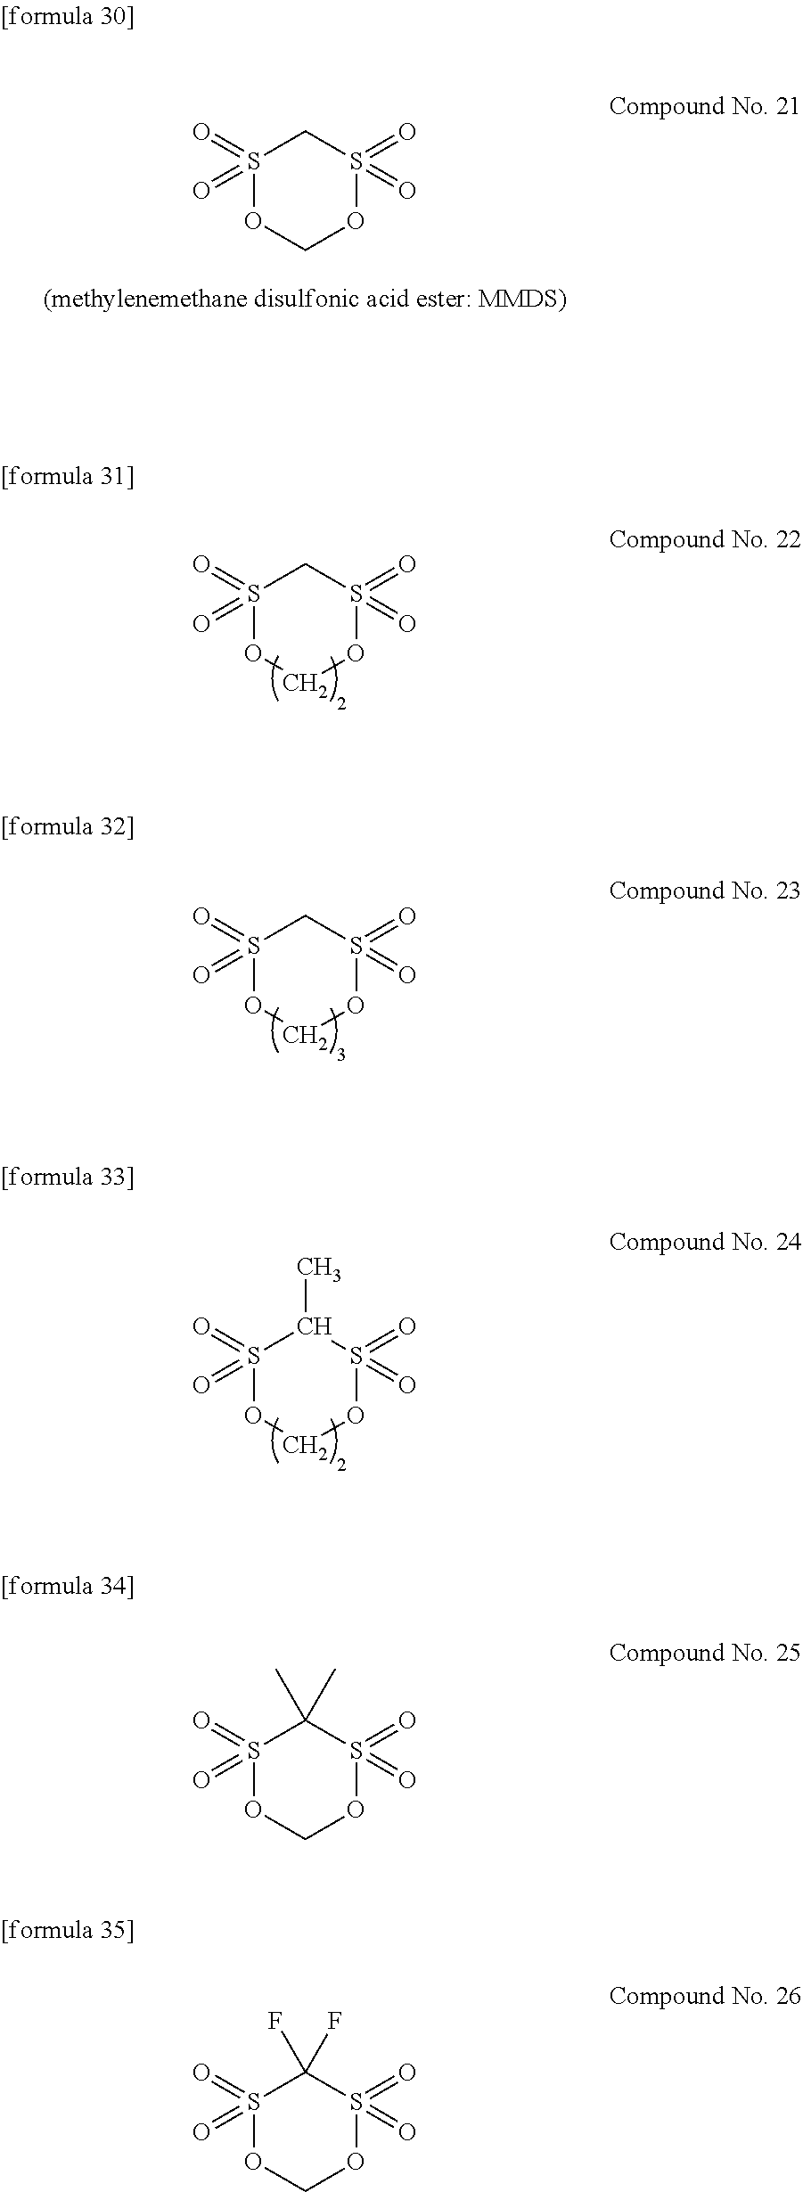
S1(=O)(=O)OCOS(=O)(=O)C1.S1(=O)(=O)OCOS(=O)(=O)C1(C)C.S1(=O)(=O)OCOS(=O)(=O)C1(F)F.S1(=O)(=O)OCOS(=O)(=O)C1.S1(=O)(=O)OCOS(=O)(=O)C1.S1(=O)(=O)OCOS(=O)(=O)C1C
